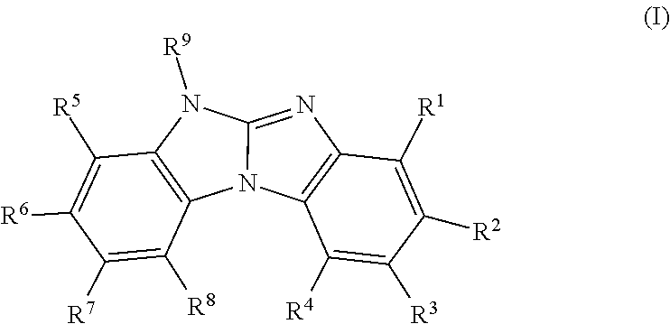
N1=C2N(C3=C1C([R1])=C([R2])C([R3])=C3[R4])C1=C(N2[R9])C([R5])=C([R6])C([R7])=C1[R8]
